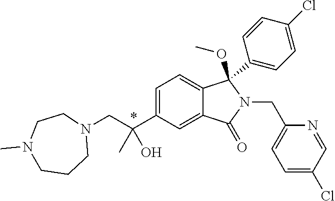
C1=C(C(CN2CCN(C)CCC2)(C)O)C=C2C(=C1)C(OC)(C1=CC=C(Cl)C=C1)N(CC1=CC=C(Cl)C=N1)C2=O
